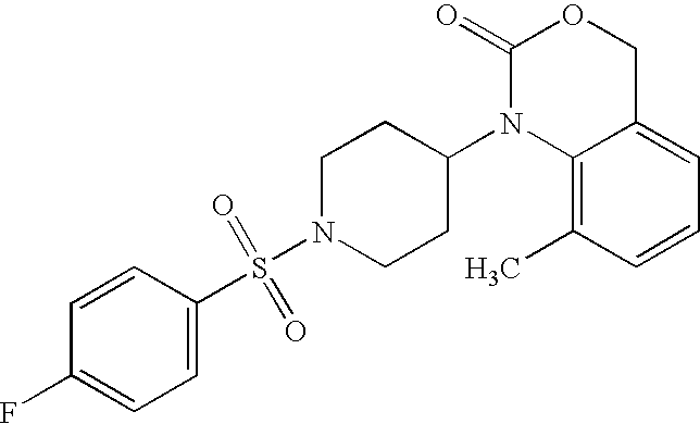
C1(=O)N(C2CCN(S(=O)(=O)C3=CC=C(F)C=C3)CC2)C2=C(C)C=CC=C2CO1
